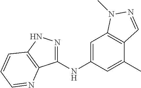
C1(NC2=CC3=C(C(C)=C2)C=NN3C)=NNC2=C1N=CC=C2
